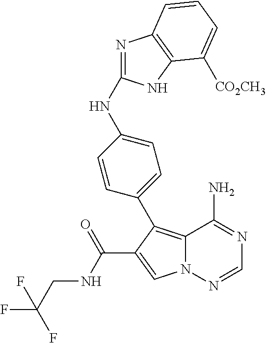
N(C1=NC2=C(N1)C([CO2CH3])=CC=C2)C1=CC=C(C2=C3N(N=CN=C3N)C=C2C(NCC(F)(F)F)=O)C=C1
